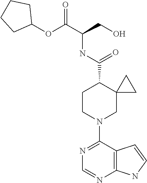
N1=C(N2CC3(C(C(NC(C(OC4CCCC4)=O)CO)=O)CC2)CC3)C2=C(N=C1)NC=C2
